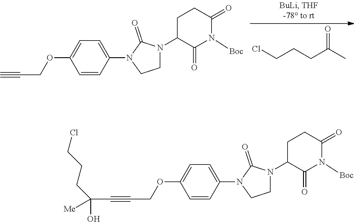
C1N(C2C(=O)N([Boc])C(=O)CC2)C(=O)N(C2=CC=C(OCC#C)C=C2)C1.ClCCCC(=O)C.C1N(C2C(=O)N([Boc])C(=O)CC2)C(=O)N(C2=CC=C(OCC#CC(O)([Me])CCCCl)C=C2)C1
